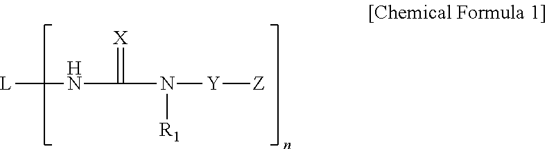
[L]NC(=[X])N([R1])[Y][Z]
